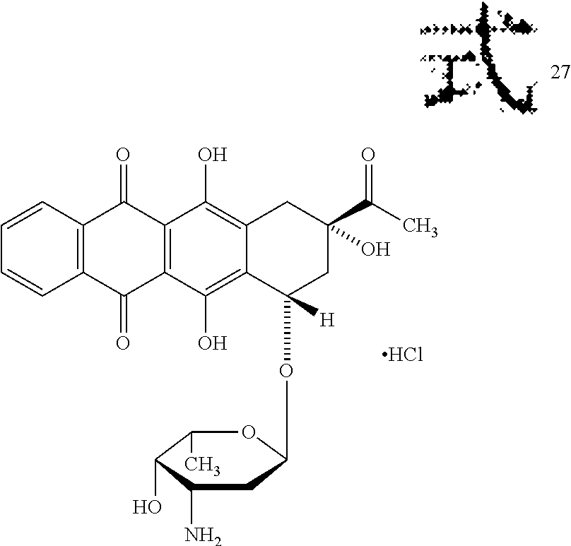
C1=CC2=C(C=C1)C(=O)C1=C(C2=O)C(O)=C2C(=C1O)CC(C(C)=O)(O)CC2(OC1CC(N)C(O)C(C)O1)[H].Cl
